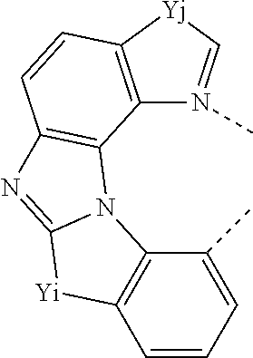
C12=C([Yj]C=N1C)C=CC1=C2N2C(=N1)[Yi]C1=C2C(C)=CC=C1
